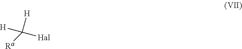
[H]C([H])([Hal])[Ra]
